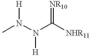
CN(N(C([NHR11])=[NR10])[H])[H]
